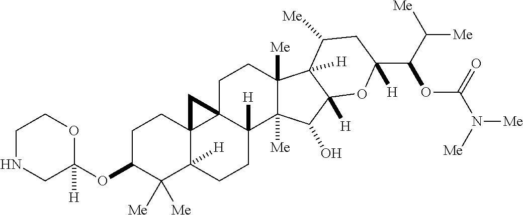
C1NCC(OC2C([Me])([Me])C3([H])C4(CC2)C2(C([H])(CC3)C3([Me])C([Me])(CC2)C2([H])C([H])(C3O)OC(C(C([Me])[Me])OC(N([Me])[Me])=O)([H])CC2[Me])C4)([H])OC1
